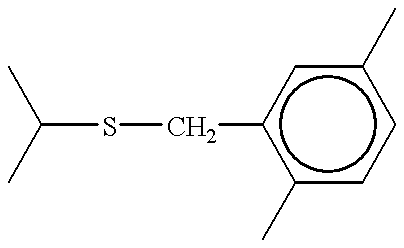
C(SCc1c(C)ccc(C)c1)(C)C
